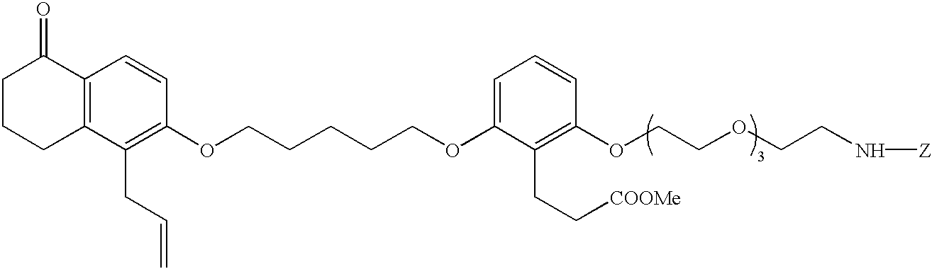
C1CCC2=C(C1=O)C=CC(OCCCCCOC1=CC=CC(OCCOCCN[Z])=C1CC[COOMe])=C2CC=C
